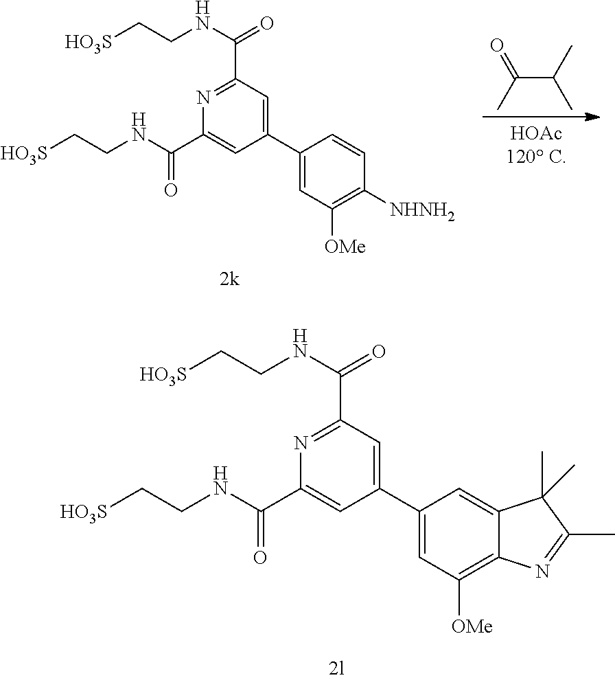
C1(C(=O)NCC[HO3S])=NC(C(=O)NCC[HO3S])=CC(C2=CC([OMe])=C3C(=C2)C(C)(C)C(C)=N3)=C1.C(C(C)C)(C)=O.C1(C(=O)NCC[HO3S])=NC(C(=O)NCC[HO3S])=CC(C2=CC([OMe])=C([NHNH2])C=C2)=C1
